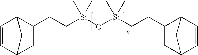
C1=CC2CC(CC[Si](O[Si](CCC3CC4C=CC3C4)(C)C)(C)C)C1C2
